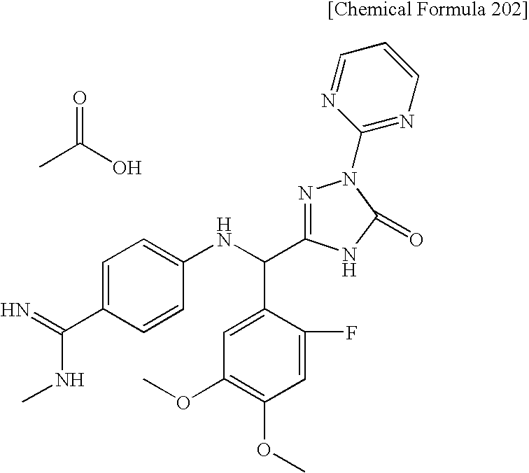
C1=C(C(=N)NC)C=CC(NC(C2=CC(OC)=C(OC)C=C2F)C2=NN(C3=NC=CC=N3)C(=O)N2)=C1.CC(O)=O
